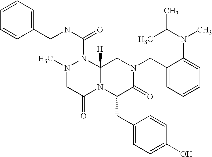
C1=CC(CNC(=O)N2N(C)CC(=O)N3C2([H])CN(CC2=CC=CC=C2N(C(C)C)C)C(=O)C3CC2=CC=C(O)C=C2)=CC=C1
